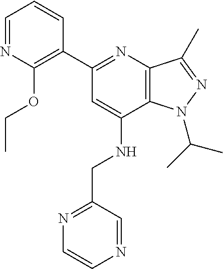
C1=NC(OCC)=C(C2=NC3=C(C(NCC4=NC=CN=C4)=C2)N(C(C)C)N=C3C)C=C1
